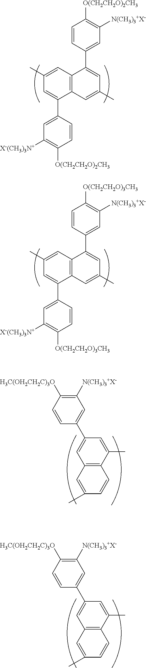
C1=C(C2=CC([X-(CH3)3N+])=C([O(CH2CH2O)2CH3])C=C2)C2=C(C=C1C)C(C1=CC([N(CH3)3+X-])=C([O(CH2CH2O)2CH3])C=C1)=CC(C)=C2.C1=C(C2=CC([X-(CH3)3N+])=C([O(CH2CH2O)3CH3])C=C2)C2=C(C=C1C)C(C1=CC([N(CH3)3+X-])=C([O(CH2CH2O)3CH3])C=C1)=CC(C)=C2.C12=C(C(C)=CC(C3=CC([N(CH3)3+X-])=C([H3C(OH2CH2C)3O])C=C3)=C1)C=CC(C)=C2.C12=C(C(C)=CC(C3=CC([N(CH3)3+X-])=C([H3C(OH2CH2C)3O])C=C3)=C1)C=CC(C)=C2
